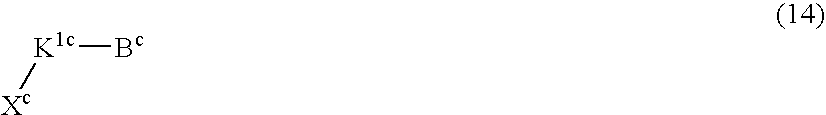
[Xc][K1c][Bc]
